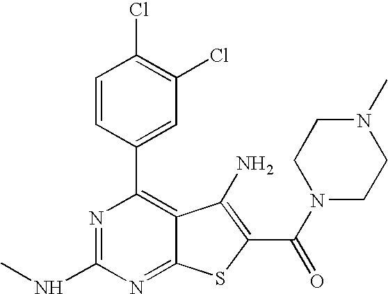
C1(C2=CC(Cl)=C(Cl)C=C2)=C2C(=NC(NC)=N1)SC(C(=O)N1CCN(C)CC1)=C2N
